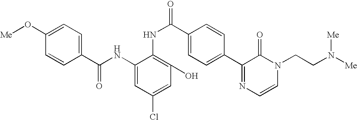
C1(O[Me])=CC=C(C(NC2=CC(Cl)=CC(O)=C2NC(=O)C2=CC=C(C3=NC=CN(CCN([Me])[Me])C3=O)C=C2)=O)C=C1
